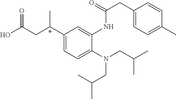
C1(C(CC(O)=O)C)=CC=C(N(CC(C)C)CC(C)C)C(NC(CC2=CC=C(C)C=C2)=O)=C1
